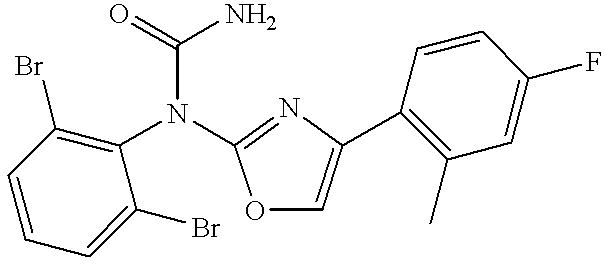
C1=CC(Br)=C(N(C(=O)N)C2=NC(C3=C(C)C=C(F)C=C3)=CO2)C(Br)=C1
